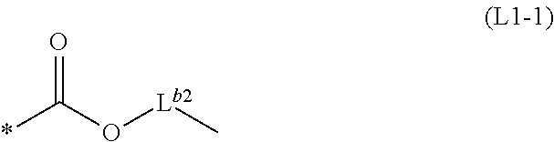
*C(O[Lb2]C)=O
